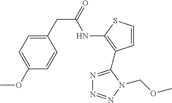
C1(CC(=O)NC2=C(C3=NN=NN3COC)C=CS2)=CC=C(OC)C=C1
